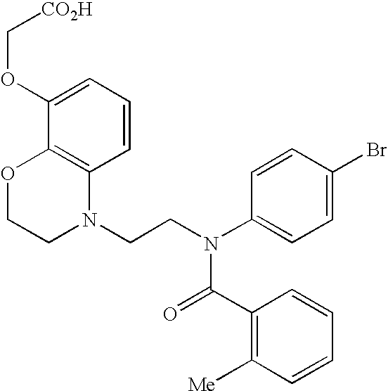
C1=CC=C(OC[CO2H])C2=C1N(CCN(C1=CC=C(Br)C=C1)C(=O)C1=C([Me])C=CC=C1)CCO2
